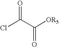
ClC(C([OR5])=O)=O
